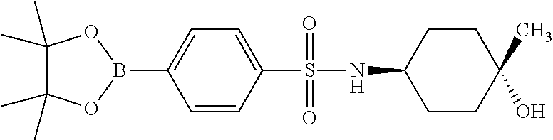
C1CC(C)(O)CCC1NS(C1=CC=C(B2OC(C)(C)C(C)(C)O2)C=C1)(=O)=O
